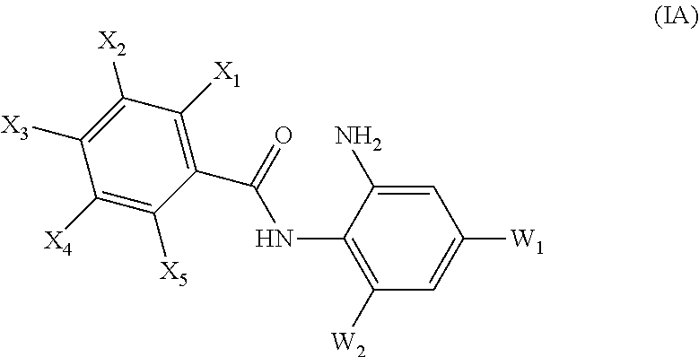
C1(C(=O)NC2=C([W2])C=C([W1])C=C2N)=C([X1])C([X2])=C([X3])C([X4])=C1[X5]
